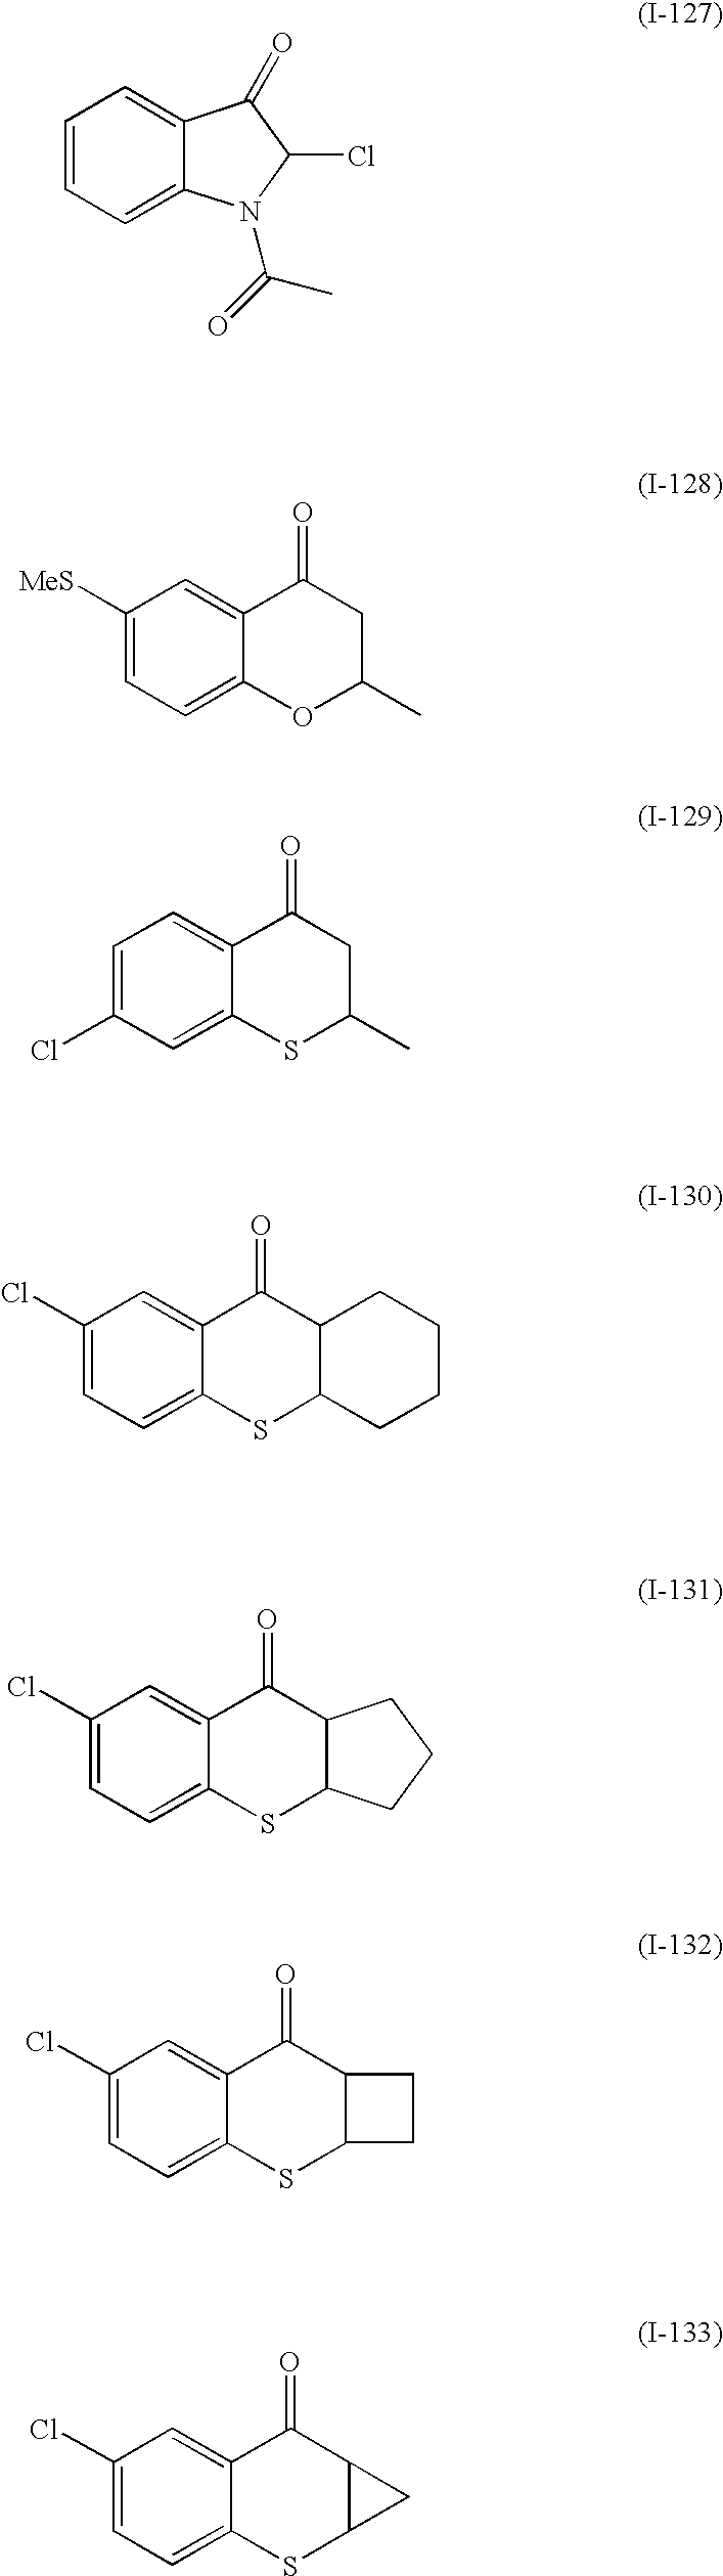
C1=CC=C2C(=C1)C(=O)C(Cl)N2C(=O)C.C1([MeS])=CC=C2C(=C1)C(=O)CC(C)O2.C1=C(Cl)C=C2C(=C1)C(=O)CC(C)S2.C1(Cl)=CC=C2C(=C1)C(=O)C1C(S2)CCCC1.C1(Cl)=CC=C2C(=C1)C(=O)C1C(S2)CCC1.C1(Cl)=CC=C2C(=C1)C(=O)C1C(S2)CC1.C1(Cl)=CC=C2C(=C1)C(=O)C1C(S2)C1
